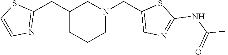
C(C1CCCN(CC2=CN=C(NC(=O)C)S2)C1)C1=NC=CS1
